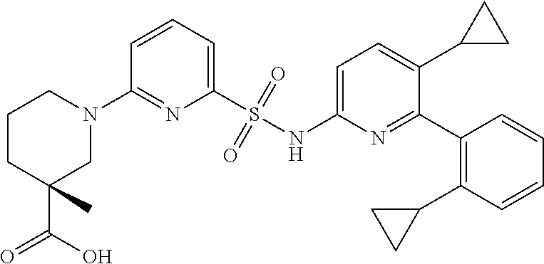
N1(C2=NC(S(NC3=CC=C(C4CC4)C(C4=C(C5CC5)C=CC=C4)=N3)(=O)=O)=CC=C2)CCCC(C(=O)O)(C)C1
